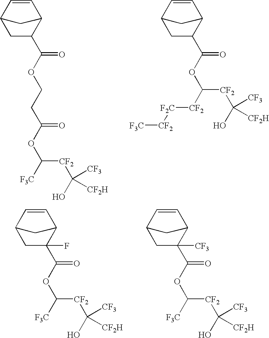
C1=CC2CC(C(OCCC(OC([F3C])[CF2]C(O)([CF3])[CF2H])=O)=O)C1C2.C1=CC2CC(C(OC([CF2][F2C][CF2][F3C])[CF2]C(O)([CF3])[CF2H])=O)C1C2.C1=CC2CC(C(OC([F3C])[CF2]C(O)([CF3])[CF2H])=O)(F)C1C2.C1=CC2CC(C(OC([F3C])[CF2]C(O)([CF3])[CF2H])=O)([CF3])C1C2
